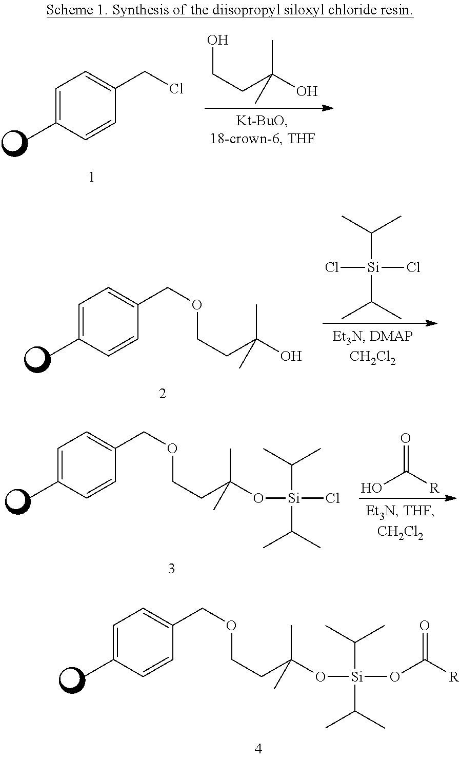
C1=C(C)C=CC(CCl)=C1.OCCC(C)(O)C.C1=C(C)C=CC(COCCC(O[Si](Cl)(C(C)C)C(C)C)(C)C)=C1.OC(=O)[R].C1=C(C)C=CC(COCCC(O[Si](OC(=O)[R])(C(C)C)C(C)C)(C)C)=C1.C([Si](Cl)(Cl)C(C)C)(C)C.C1=C(C)C=CC(COCCC(O)(C)C)=C1
